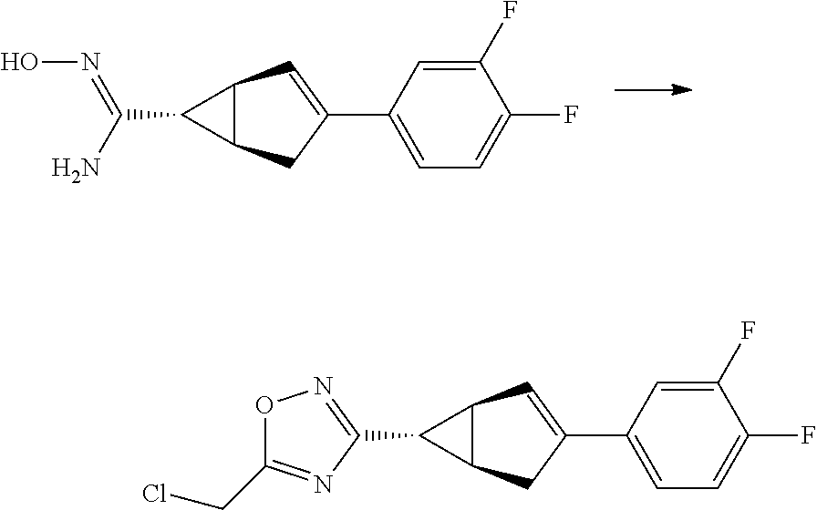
C1(C(N)=NO)C2C1C=C(C1=CC=C(F)C(F)=C1)C2.C1(C2=NOC(CCl)=N2)C2C1C=C(C1=CC=C(F)C(F)=C1)C2
